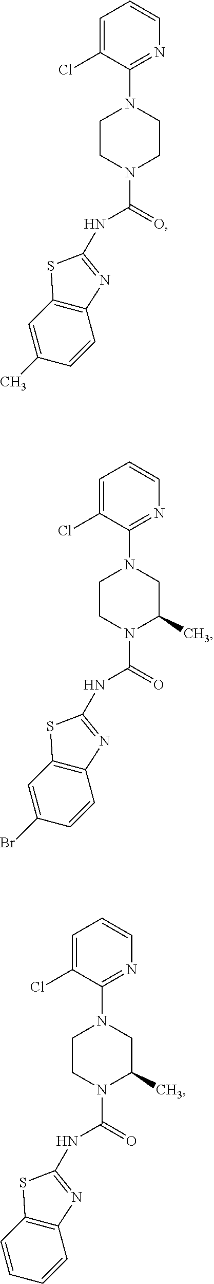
CC1=CC2=C(C=C1)N=C(NC(=O)N1CCN(C3=NC=CC=C3Cl)CC1)S2.BrC1=CC2=C(C=C1)N=C(NC(=O)N1C(C)CN(C3=NC=CC=C3Cl)CC1)S2.C1=CC2=C(C=C1)N=C(NC(=O)N1C(C)CN(C3=NC=CC=C3Cl)CC1)S2
